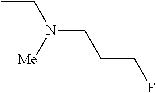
CCN(CCCF)[Me]
